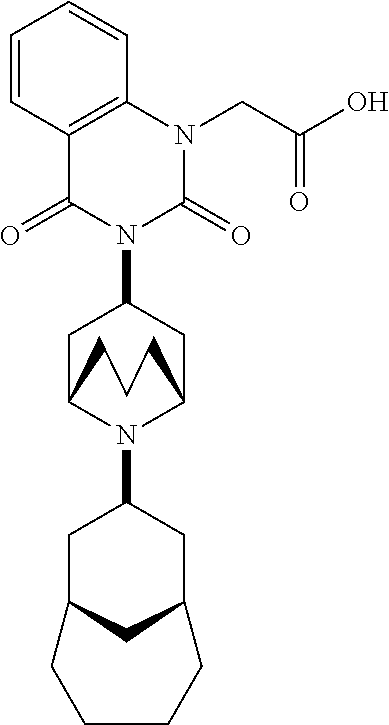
C1C2N(C3CC4CC(C3)CCCC4)C(CC1N1C(=O)C3=C(N(CC(=O)O)C1=O)C=CC=C3)CCC2
